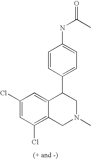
C1(Cl)=CC(Cl)=C2C(=C1)C(C1=CC=C(NC(C)=O)C=C1)CN(C)C2
